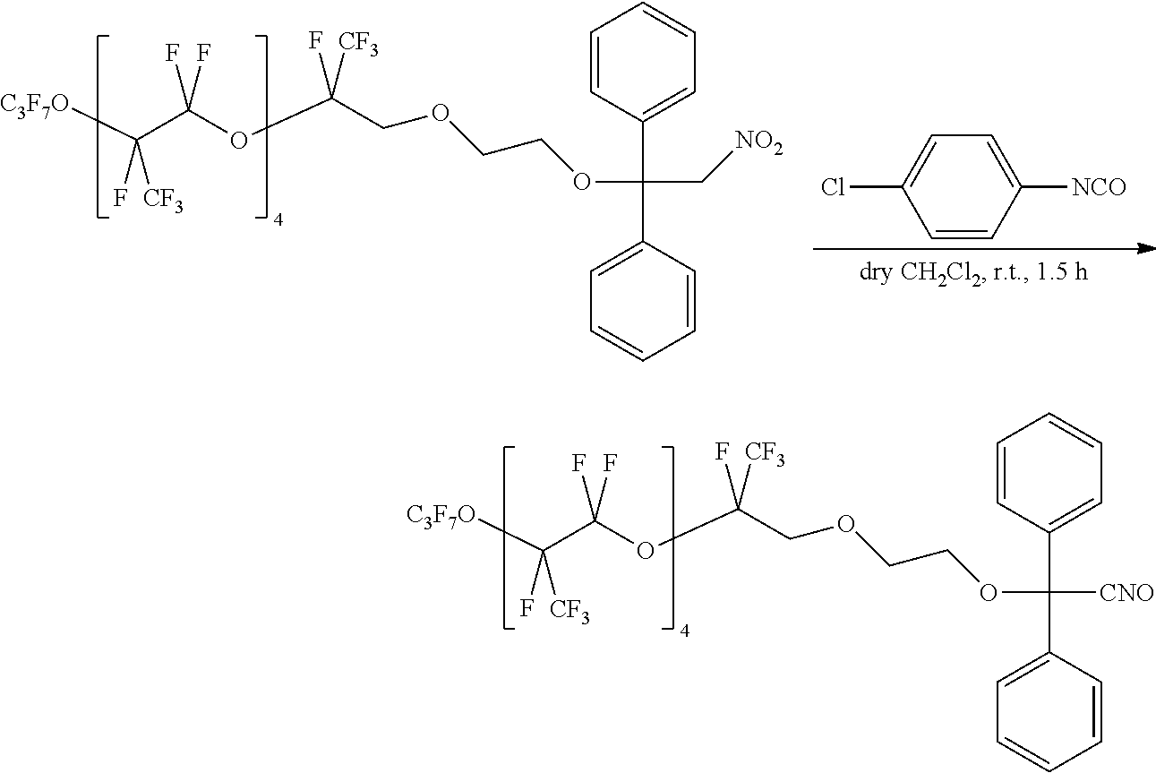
[C3F7O]C(C(OC(COCCOC(C1=CC=CC=C1)([CNO])C1=CC=CC=C1)(F)[CF3])(F)F)(F)[CF3].[C3F7O]C(C(OC(COCCOC(C1=CC=CC=C1)(C[NO2])C1=CC=CC=C1)(F)[CF3])(F)F)(F)[CF3].C1=C(Cl)C=CC([NCO])=C1
